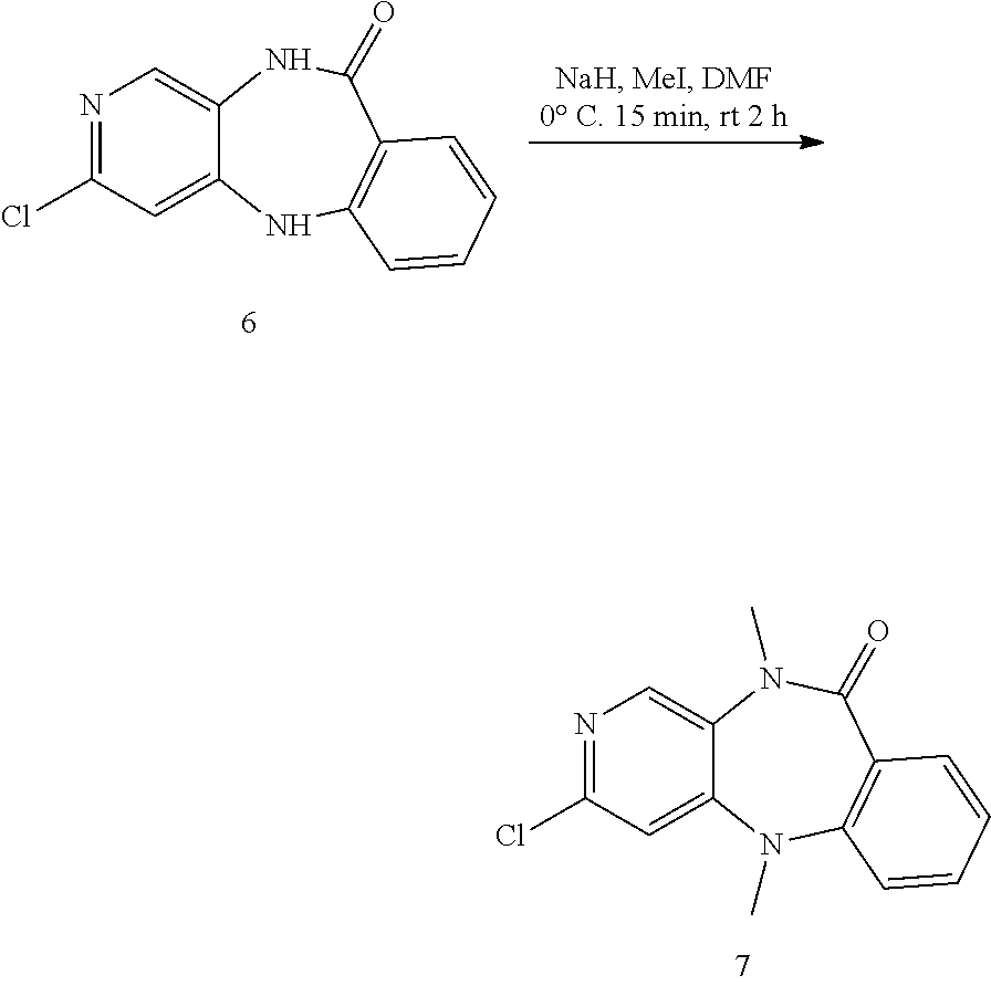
N1=C(Cl)C=C2C(=C1)NC(=O)C1=C(N2)C=CC=C1.N1=C(Cl)C=C2C(=C1)N(C)C(=O)C1=C(N2C)C=CC=C1
